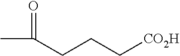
C(CCC[CO2H])(C)=O
